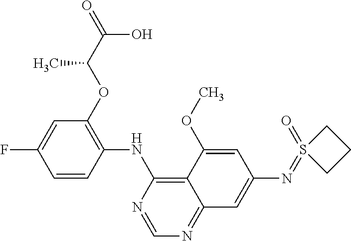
C1=CC(NC2=C3C(=NC=N2)C=C(N=S2(=O)CCC2)C=C3OC)=C(OC(C(=O)O)C)C=C1F
